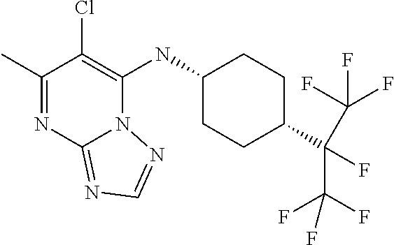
C1(C)=NC2=NC=NN2C(NC2CCC(C(C(F)(F)F)(F)C(F)(F)F)CC2)=C1Cl
